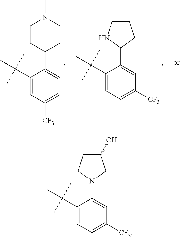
C1(C(C)(C)C)=CC([CF3])=CC=C1C1CCN(C)CC1.C1(C(C)(C)C)=CC=C([CF3])C=C1C1CCCN1.C1(C(C)(C)C)=CC=C([CF3])C=C1N1CC(O)CC1
